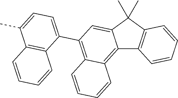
C12=C3C(=C(C4=CC=C(C)C5=C4C=CC=C5)C=C1C(C)(C)C1=C2C=CC=C1)C=CC=C3
